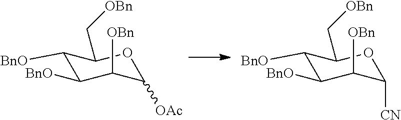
C1([BnO])C([BnO])C([OBn])C([OAc])OC1C[OBn].C1([BnO])C([BnO])C([OBn])C([CN])OC1C[OBn]
